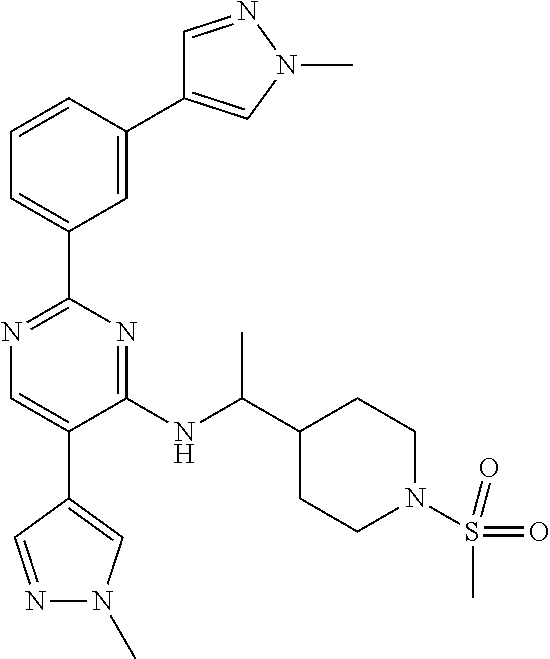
N1=C(C2=CC=CC(C3=CN(C)N=C3)=C2)N=C(NC(C2CCN(S(=O)(C)=O)CC2)C)C(C2=CN(C)N=C2)=C1
